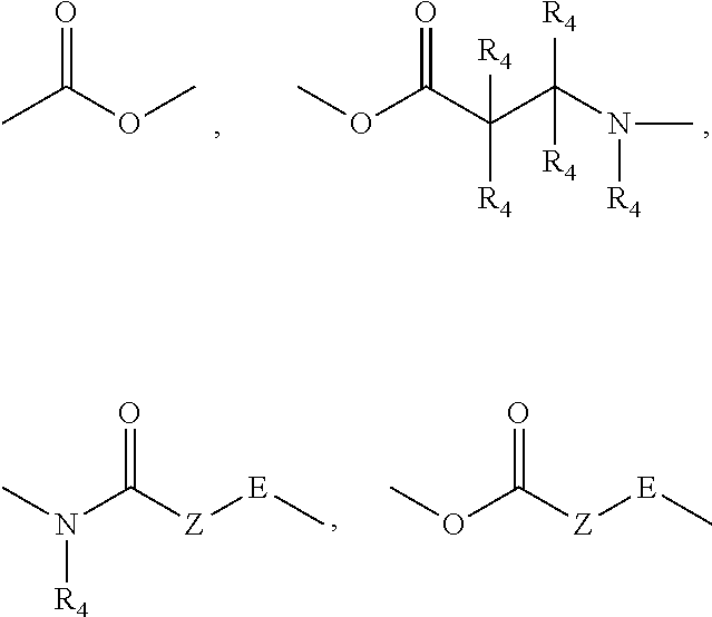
O(C(C)=O)C.[R4]N(C)C(C(C(OC)=O)([R4])[R4])([R4])[R4].O(C(=O)[Z][E]C)C.CN([R4])C(=O)[Z][E]C
